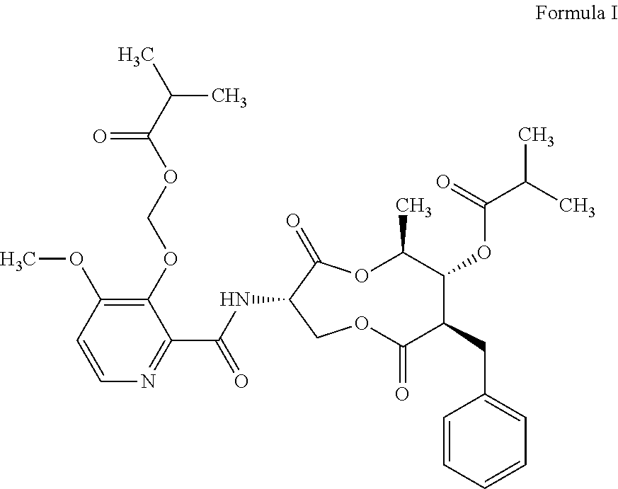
O1C(C)C(OC(C(C)C)=O)C(CC2=CC=CC=C2)C(=O)OCC(NC(C2=NC=CC(OC)=C2OCOC(C(C)C)=O)=O)C1=O
